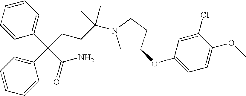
C1=CC=CC(C(CCC(N2CC(OC3=CC=C(OC)C(Cl)=C3)CC2)(C)C)(C2=CC=CC=C2)C(N)=O)=C1
